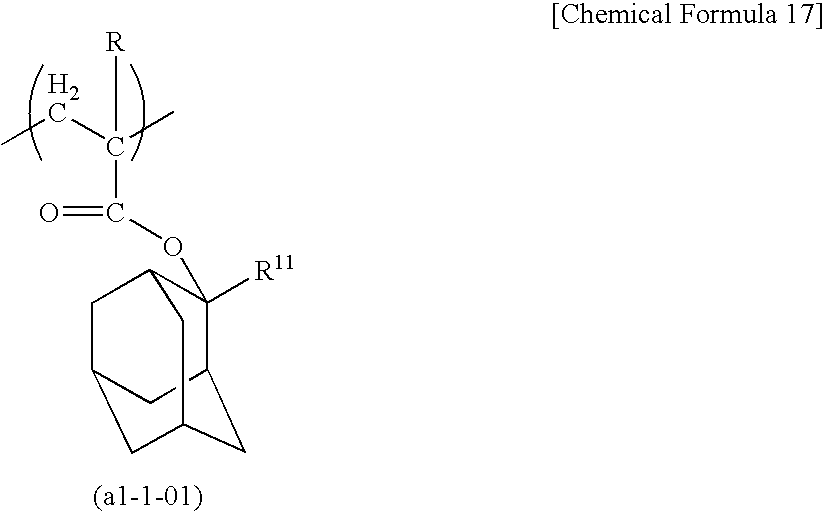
[R]C(C(=O)OC1([R11])C2CC3CC(CC1C3)C2)(C)CC
